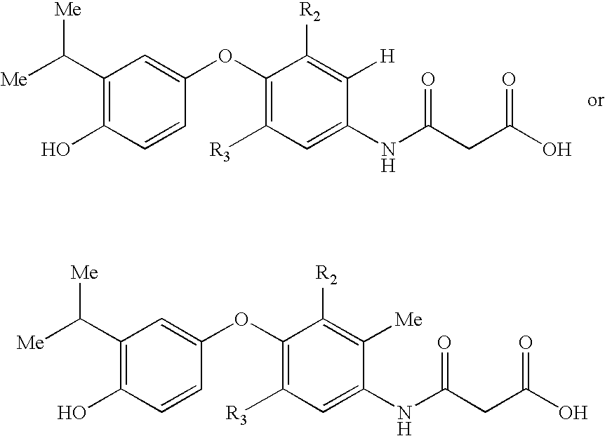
[Me]C(C1=C(O)C=CC(OC2=C([R3])C=C(NC(CC(O)=O)=O)C([H])=C2[R2])=C1)[Me].[Me]C(C1=C(O)C=CC(OC2=C([R3])C=C(NC(CC(O)=O)=O)C([Me])=C2[R2])=C1)[Me]
